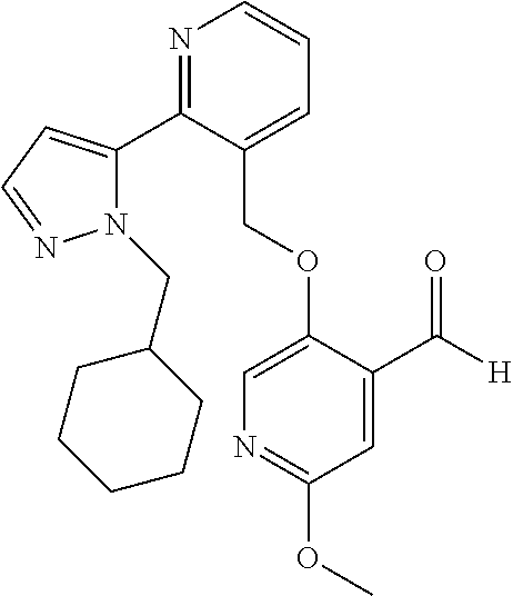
C(OC1=CN=C(OC)C=C1C([H])=O)C1=CC=CN=C1C1=CC=NN1CC1CCCCC1
